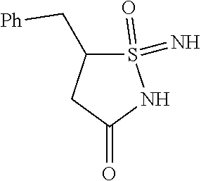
S1(=N)(=O)C(C[Ph])CC(=O)N1
